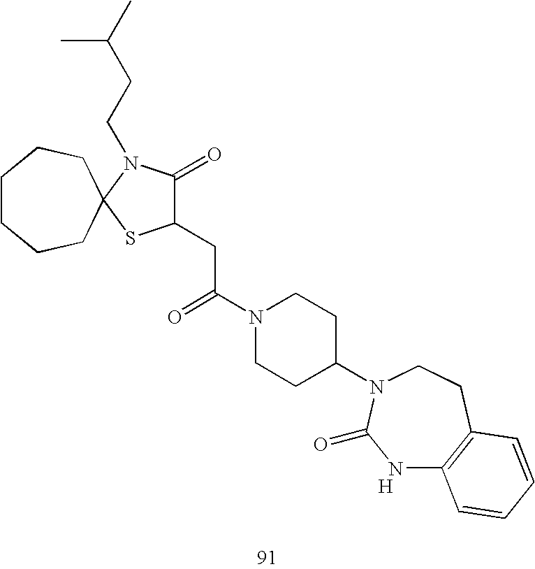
C1(CC(=O)N2CCC(N3CCC4=C(NC3=O)C=CC=C4)CC2)C(=O)N(CCC(C)C)C2(S1)CCCCCC2.[H]
